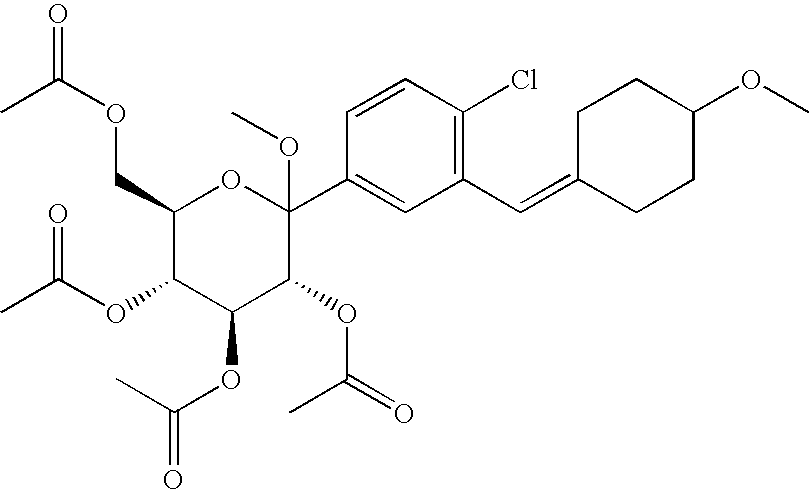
C1(COC(=O)C)C(OC(C)=O)C(OC(=O)C)C(OC(=O)C)C(C2=CC(C=C3CCC(OC)CC3)=C(Cl)C=C2)(OC)O1
